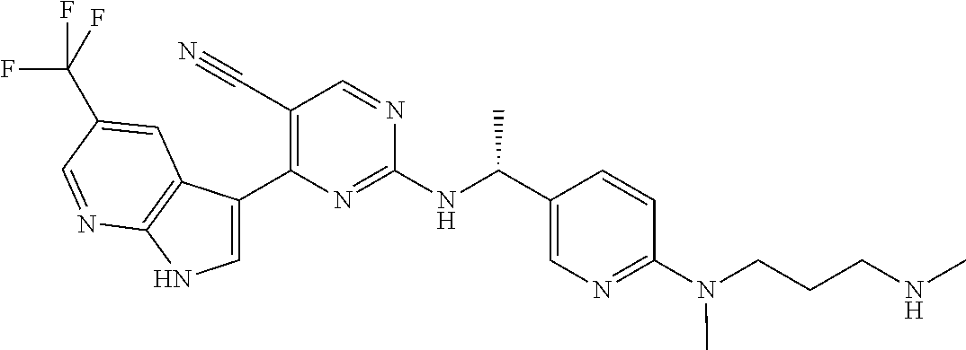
C1(C#N)=C(C2=CNC3=C2C=C(C(F)(F)F)C=N3)N=C(NC(C2=CN=C(N(CCCNC)C)C=C2)C)N=C1
